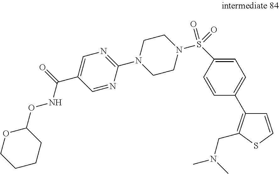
C1=C(C(=O)NOC2OCCCC2)C=NC(N2CCN(S(=O)(=O)C3=CC=C(C4=C(CN(C)C)SC=C4)C=C3)CC2)=N1
